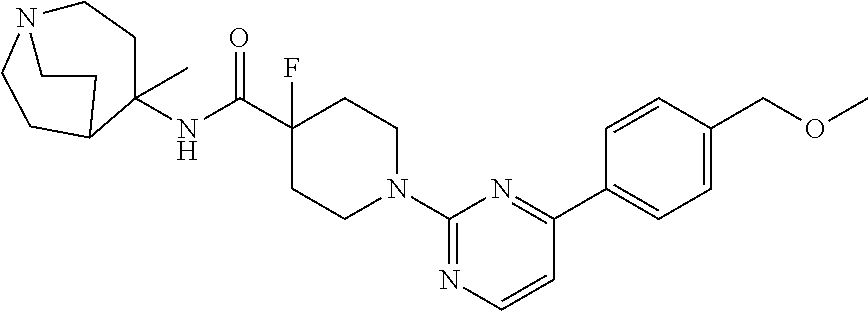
N(C(C1(F)CCN(C2=NC=CC(C3=CC=C(COC)C=C3)=N2)CC1)=O)C1(C)C2CCN(CC1)CC2
